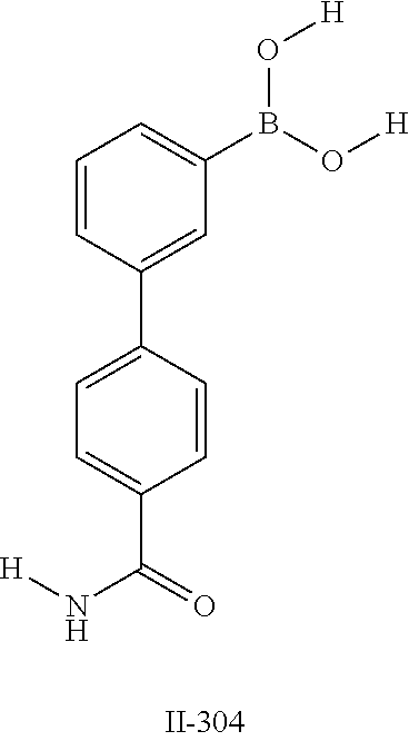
C1=C(C2=CC(B(O[H])O[H])=CC=C2)C=CC(C(N[H])=O)=C1
